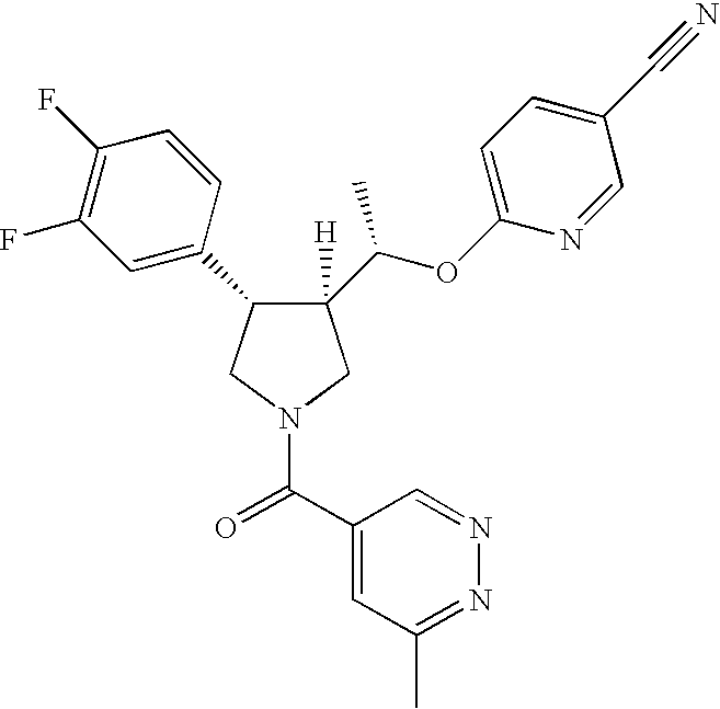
C1([H])(C(OC2=CC=C(C#N)C=N2)C)C(C2=CC(F)=C(F)C=C2)CN(C(C2=CC(C)=NN=C2)=O)C1
